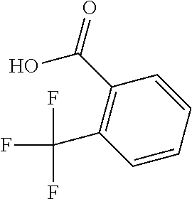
C1=CC=CC(C(=O)O)=C1C(F)(F)F
